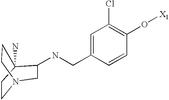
N(C1C2(N)CCN(CC2)C1)CC1=CC(Cl)=C(O[X1])C=C1
